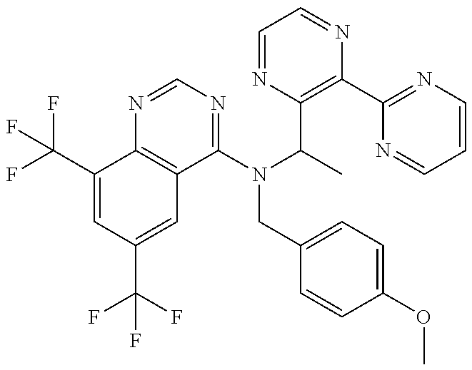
C1(C(F)(F)F)=CC(C(F)(F)F)=CC2=C1N=CN=C2N(C(C)C1=C(C2=NC=CC=N2)N=CC=N1)CC1=CC=C(OC)C=C1
